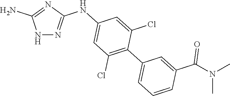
N1N=C(NC2=CC(Cl)=C(C3=CC=CC(C(N(C)C)=O)=C3)C(Cl)=C2)N=C1N
